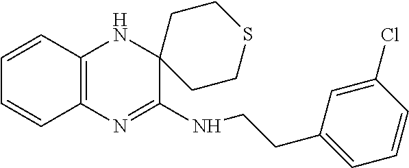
C(NC1=NC2=C(NC13CCSCC3)C=CC=C2)CC1=CC=CC(Cl)=C1
